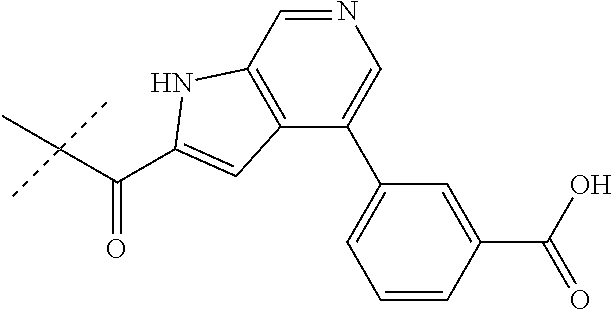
N1=CC2=C(C(C3=CC=CC(C(O)=O)=C3)=C1)C=C(C(C(C)(C)C)=O)N2
